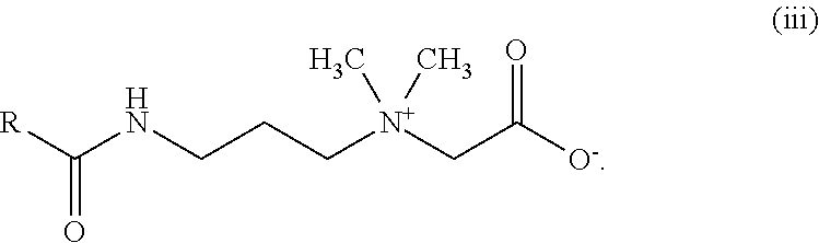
[R]C(NCCC[N+](CC([O-])=O)(C)C)=O
